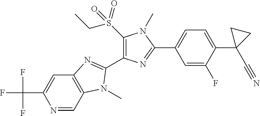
N1=CC2=C(C=C1C(F)(F)F)N=C(C1=C(S(CC)(=O)=O)N(C)C(C3=CC=C(C4(C#N)CC4)C(F)=C3)=N1)N2C
